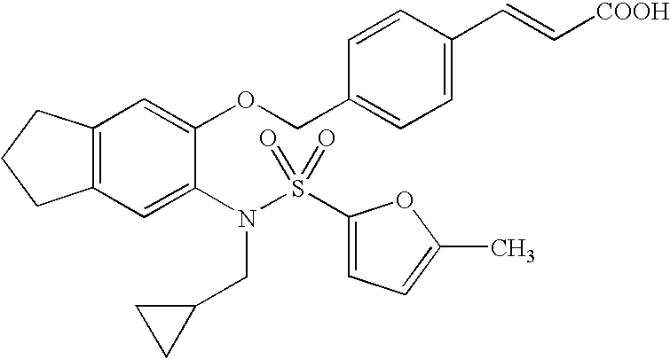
C12=C(C=C(N(CC3CC3)S(C3=CC=C(C)O3)(=O)=O)C(OCC3=CC=C(C=C[COOH])C=C3)=C1)CCC2
